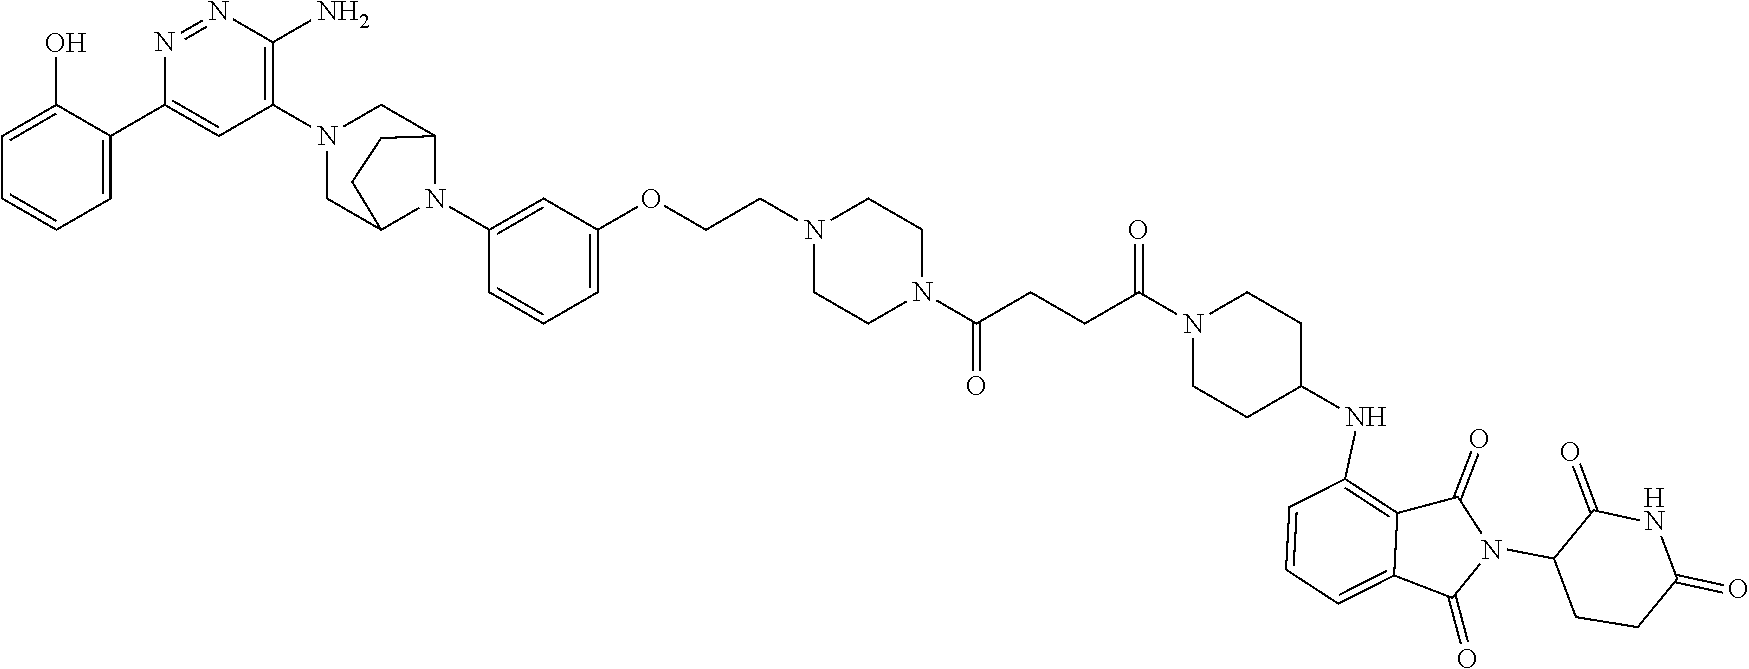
C1=C(O)C(C2=CC(N3CC4N(C5=CC(OCCN6CCN(C(CCC(N7CCC(NC8=C9C(=CC=C8)C(=O)N(C8CCC(=O)NC8=O)C9=O)CC7)=O)=O)CC6)=CC=C5)C(C3)CC4)=C(N)N=N2)=CC=C1
